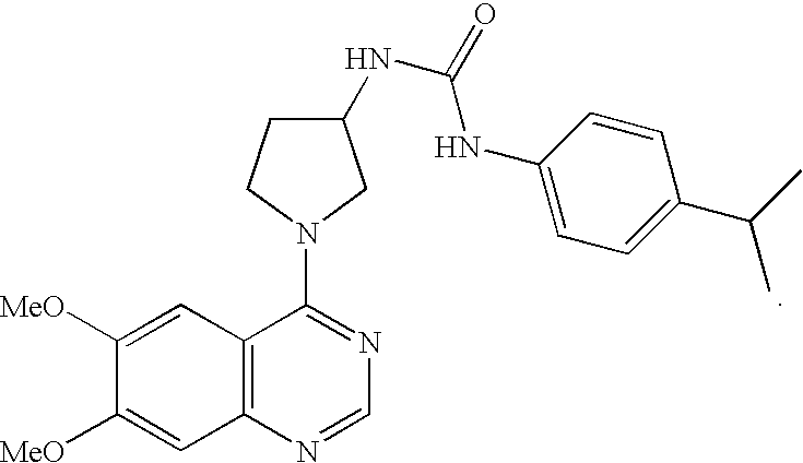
C12=C(N=CN=C1N1CCC(NC(=O)NC3=CC=C(C(C)C)C=C3)C1)C=C([MeO])C([MeO])=C2
